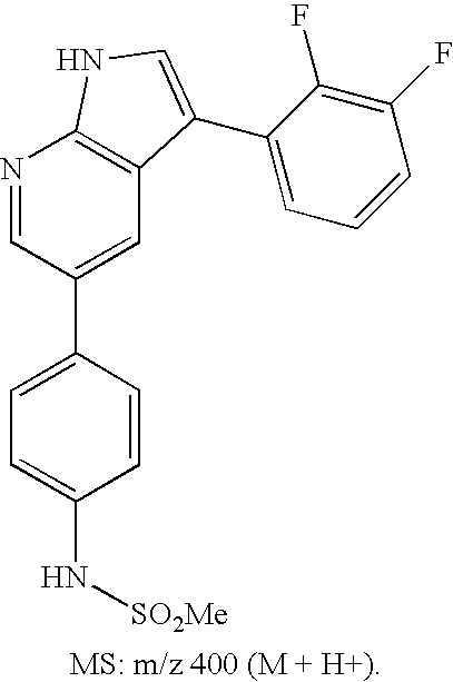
C1=C(C2=CC3=C(N=C2)NC=C3C2=CC=CC(F)=C2F)C=CC(N[SO2Me])=C1
